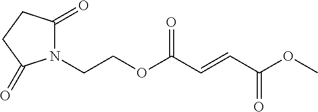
COC(C=CC(OCCN1C(=O)CCC1=O)=O)=O
